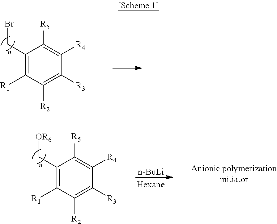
C1(CBr)=C([R1])C([R2])=C([R3])C([R4])=C1[R5].C1(C[OR6])=C([R1])C([R2])=C([R3])C([R4])=C1[R5].[n-BuLi]
